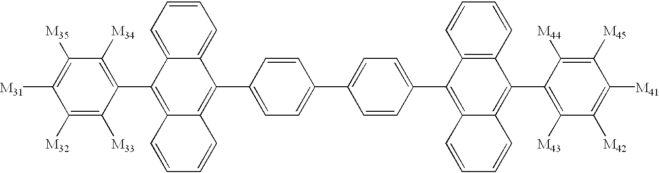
C1=CC=C2C(=C1)C(C1=CC=C(C3=CC=C(C4=C5C(=C(C6=C([M43])C([M42])=C([M41])C([M45])=C6[M44])C6=C4C=CC=C6)C=CC=C5)C=C3)C=C1)=C1C(=C2C2=C([M34])C([M35])=C([M31])C([M32])=C2[M33])C=CC=C1
